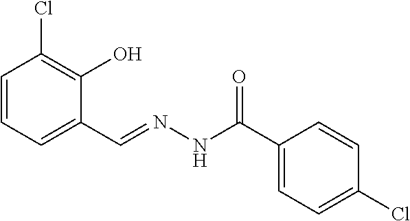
C1=CC=C(C=NNC(=O)C2=CC=C(Cl)C=C2)C(O)=C1Cl
